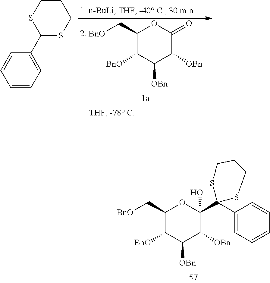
C1(C[BnO])C([BnO])C([OBn])C([OBn])C(C2(C3=CC=CC=C3)SCCCS2)(O)O1.C1(C[BnO])C([BnO])C([OBn])C([OBn])C(=O)O1.C1CSC(C2=CC=CC=C2)SC1
